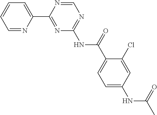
C1=NC(C2=NC(NC(C3=CC=C(NC(C)=O)C=C3Cl)=O)=NC=N2)=CC=C1
